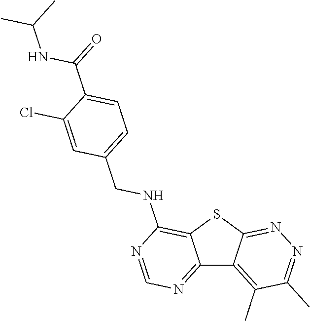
C12=NC=NC(NCC3=CC=C(C(NC(C)C)=O)C(Cl)=C3)=C1SC1=NN=C(C)C(C)=C21
